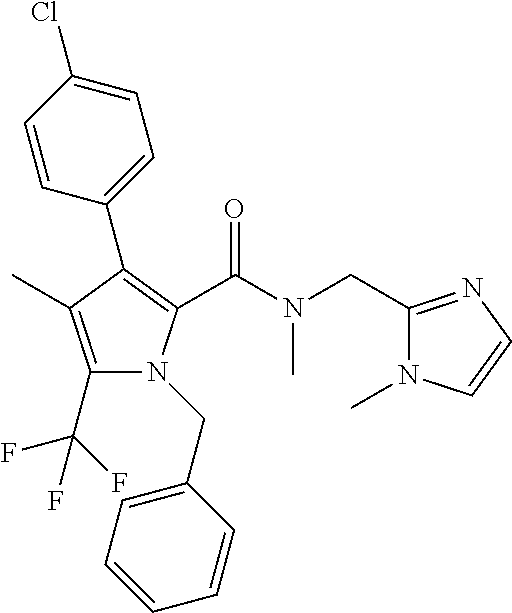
C1(C2=C(C(=O)N(C)CC3=NC=CN3C)N(CC3=CC=CC=C3)C(C(F)(F)F)=C2C)=CC=C(Cl)C=C1
